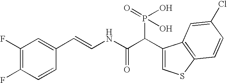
C1(F)=C(F)C=CC(C=CNC(C(C2=CSC3=C2C=C(Cl)C=C3)P(O)(O)=O)=O)=C1
